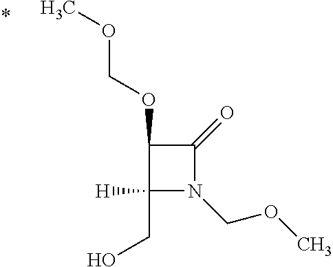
C1(CO)([H])N(COC)C(=O)C1OCOC
